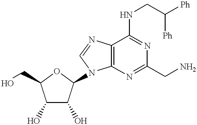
C1(O)C(O)C(N2C3=C(N=C2)C(NCC([Ph])[Ph])=NC(CN)=N3)OC1CO
